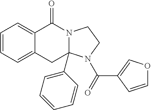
C1=CC=C2C(=C1)C(=O)N1CCN(C(=O)C3=COC=C3)C1(C1=CC=CC=C1)C2
